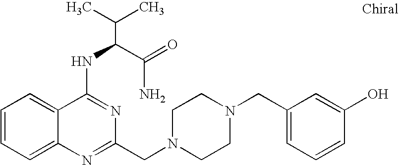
C1=CC=C2C(=C1)C(NC(C(N)=O)C(C)C)=NC(CN1CCN(CC3=CC=CC(O)=C3)CC1)=N2
